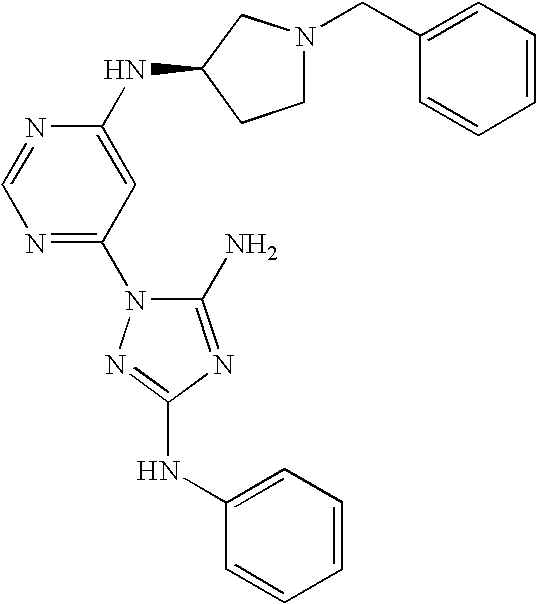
C1(N)=NC(NC2=CC=CC=C2)=NN1C1=NC=NC(NC2CN(CC3=CC=CC=C3)CC2)=C1
